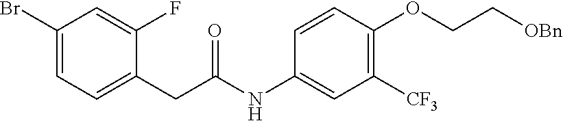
C1(Br)=CC=C(CC(NC2=CC([CF3])=C(OCC[OBn])C=C2)=O)C(F)=C1
